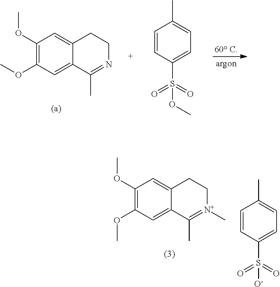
C1=CC(S(=O)(=O)OC)=CC=C1C.C1(OC)=C(OC)C=C2C(=C1)CCN=C2C.C1(OC)=C(OC)C=C2C(=C1)CC[N+](C)=C2C.C1=CC(S(=O)(=O)[O-])=CC=C1C
